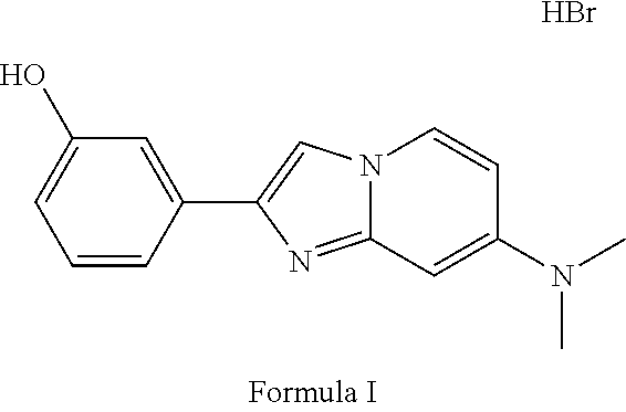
N12C(=NC(C3=CC(O)=CC=C3)=C1)C=C(N(C)C)C=C2.Br
